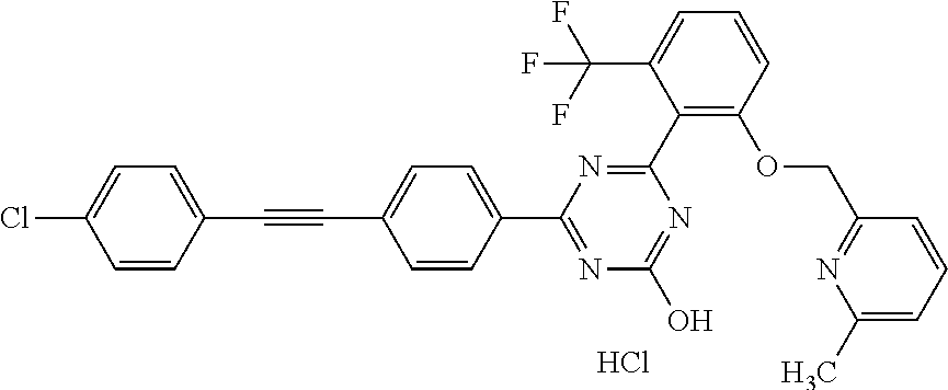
N1=C(O)N=C(C2=CC=C(C#CC3=CC=C(Cl)C=C3)C=C2)N=C1C1=C(OCC2=NC(C)=CC=C2)C=CC=C1C(F)(F)F.Cl
